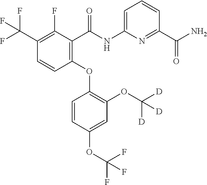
C1(C(F)(F)F)=C(F)C(C(NC2=CC=CC(C(N)=O)=N2)=O)=C(OC2=C(OC([D])([D])[D])C=C(OC(F)(F)F)C=C2)C=C1
